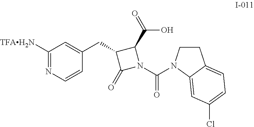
C1CN(C(N2C(C(=O)O)C(CC3=CC([TFAH2N])=NC=C3)C2=O)=O)C2=CC(Cl)=CC=C12
